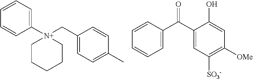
C1([N+]2(CC3=CC=C(C)C=C3)CCCCC2)=CC=CC=C1.C1=C(C(C2=CC([SO3-])=C([OMe])C=C2O)=O)C=CC=C1
